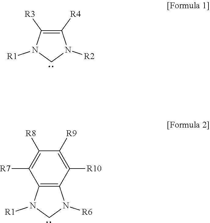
C1([R4])=C([R3])N([R1])CN1[R2].C12=C(N([R1])CN1[R6])C([R7])=C([R8])C([R9])=C2[R10]
